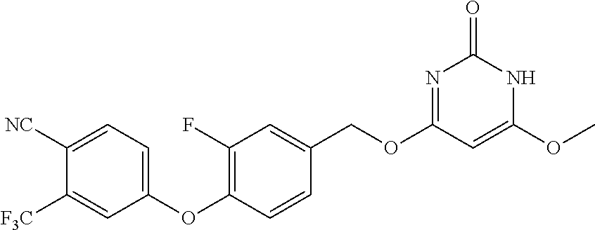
C1([NC])=CC=C(OC2=C(F)C=C(COC3=NC(=O)NC(OC)=C3)C=C2)C=C1[F3C]
